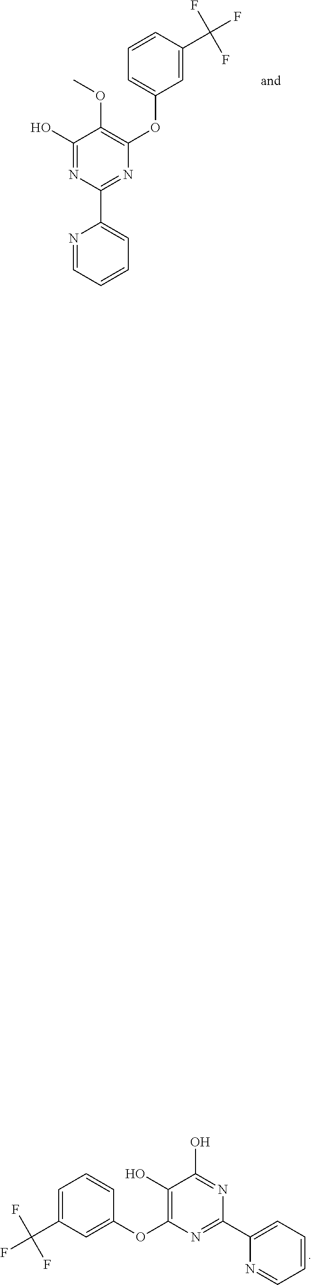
C1=C(C(F)(F)F)C=C(OC2=C(O)C(O)=NC(C3=CC=CC=N3)=N2)C=C1.N1=CC=CC=C1C1=NC(OC2=CC=CC(C(F)(F)F)=C2)=C(OC)C(O)=N1
